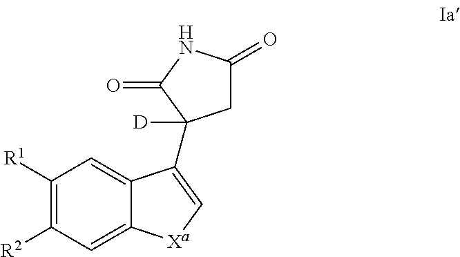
C1([R1])=C([R2])C=C2C(=C1)C(C1([D])CC(=O)NC1=O)=C[Xa]2
